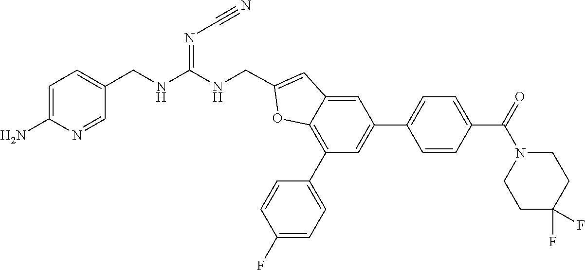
C1=C(N)N=CC(CNC(NCC2=CC3=CC(C4=CC=C(C(N5CCC(F)(F)CC5)=O)C=C4)=CC(C4=CC=C(F)C=C4)=C3O2)=NC#N)=C1
